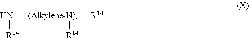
N([(Alkylene-N)n]([R14])[R14])[R14]
